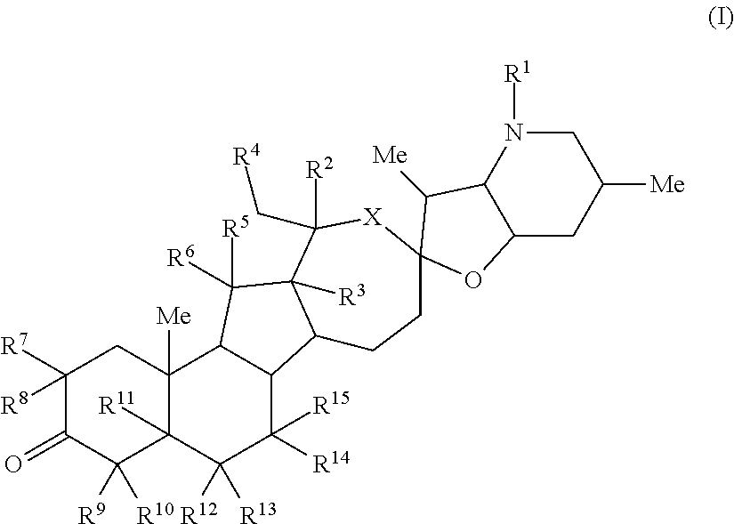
C1([R8])([R7])C(=O)C([R9])([R10])C2([R11])C([Me])(C1)C1C(C([R15])([R14])C2([R12])[R13])C2C([R3])(C1([R5])[R6])C([R2])(C[R4])[X]C1(CC2)C([Me])C2C(CC([Me])CN2[R1])O1
